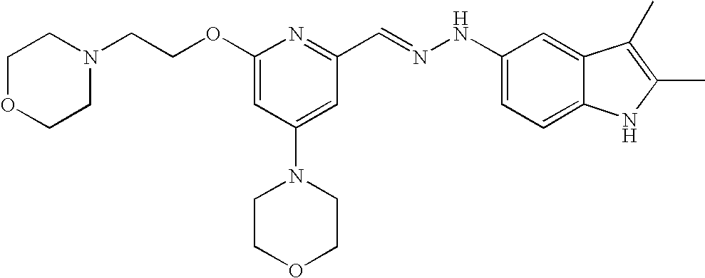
C(COC1=CC(N2CCOCC2)=CC(C=NNC2=CC=C3C(=C2)C(C)=C(C)N3)=N1)N1CCOCC1
